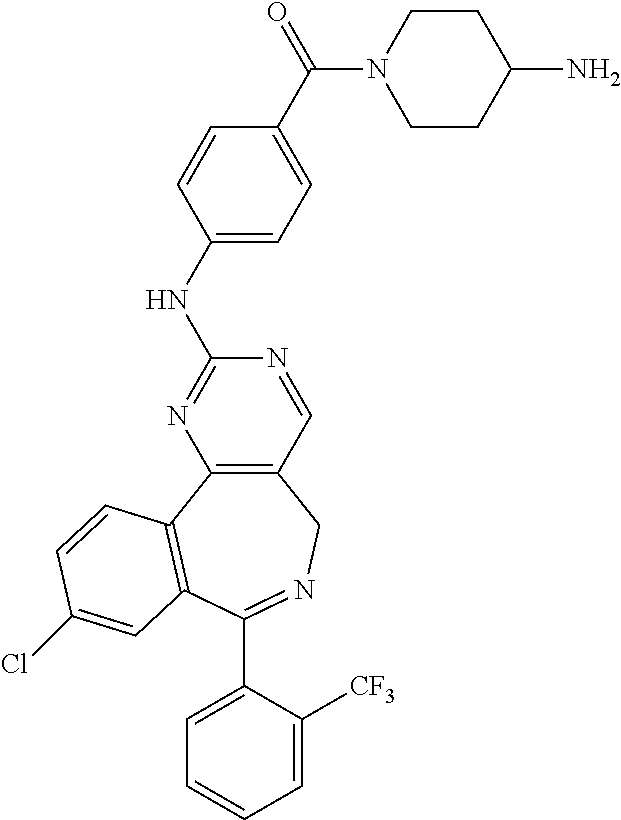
C12=C(C3=C(C(C4=CC=CC=C4[CF3])=NC1)C=C(Cl)C=C3)N=C(NC1=CC=C(C(=O)N3CCC(N)CC3)C=C1)N=C2
